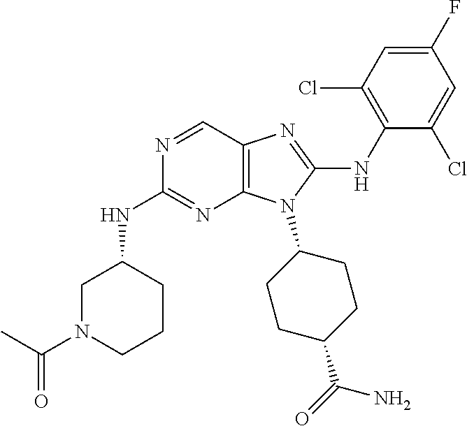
N1=CC2=C(N=C1NC1CN(C(C)=O)CCC1)N(C1CCC(C(=O)N)CC1)C(NC1=C(Cl)C=C(F)C=C1Cl)=N2
